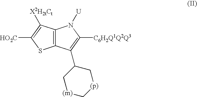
C12=C(SC([HO2C])=C1[X2H2tCt])C(C1C[(m)]C[(p)]C1)=C([C6H2Q1Q2Q3])N2[U]
